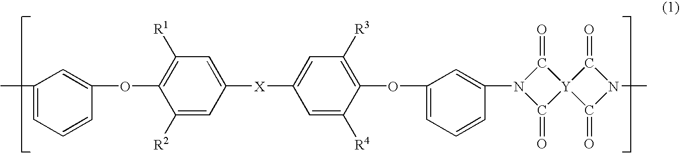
C1(C)=CC=CC(OC2=C([R1])C=C([X]C3=CC([R3])=C(OC4=CC=CC(N5C(=O)[Y]6(C5=O)C(=O)N(C)C6=O)=C4)C([R4])=C3)C=C2[R2])=C1
